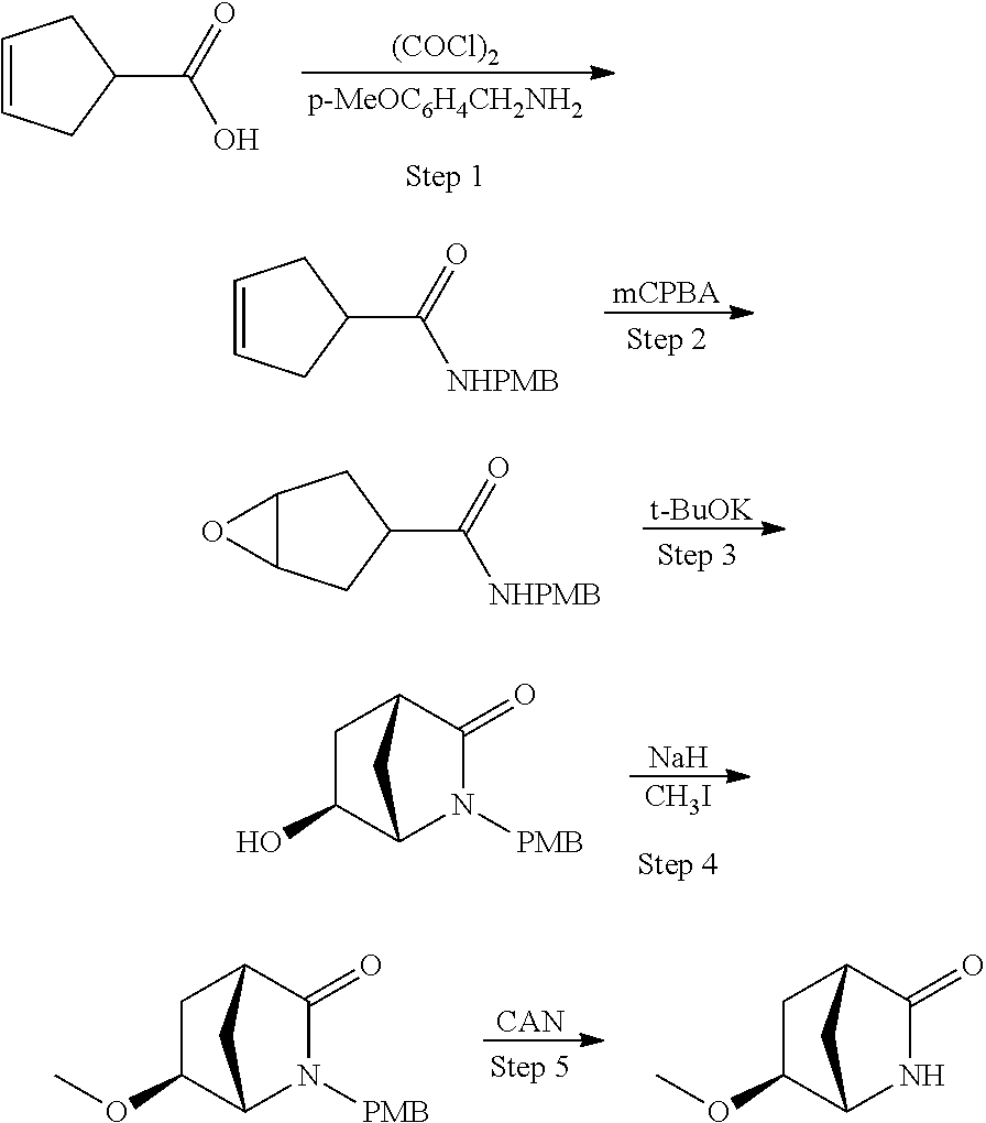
[mCPBA].C1=CCC(C(=O)[NHPMB])C1.[t-BuOK].C12C(CC(C(=O)[NHPMB])C1)O2.[Na].[CH3I].C1C(O)C2N([PMB])C(=O)C1C2.[CAN].C1C(OC)C2N([PMB])C(=O)C1C2.C1C(OC)C2NC(=O)C1C2.[(COCl)2].C1=CCC(C(=O)O)C1
